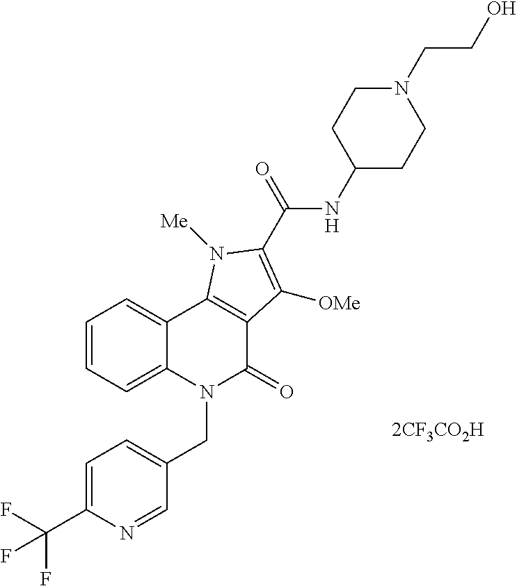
C1=CC=C2C(=C1)C1=C(C(=O)N2CC2=CC=C(C(F)(F)F)N=C2)C([OMe])=C(C(NC2CCN(CCO)CC2)=O)N1[Me].[2CF3CO2H]
